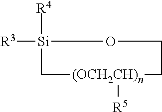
[R3][Si]1([R4])C[(OCH2CH)n]([R5])CCO1
